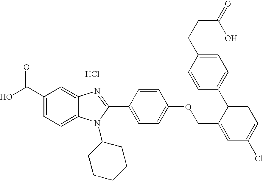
OC(C1=CC=C2C(=C1)N=C(C1=CC=C(OCC3=CC(Cl)=CC=C3C3=CC=C(CCC(=O)O)C=C3)C=C1)N2C1CCCCC1)=O.Cl
